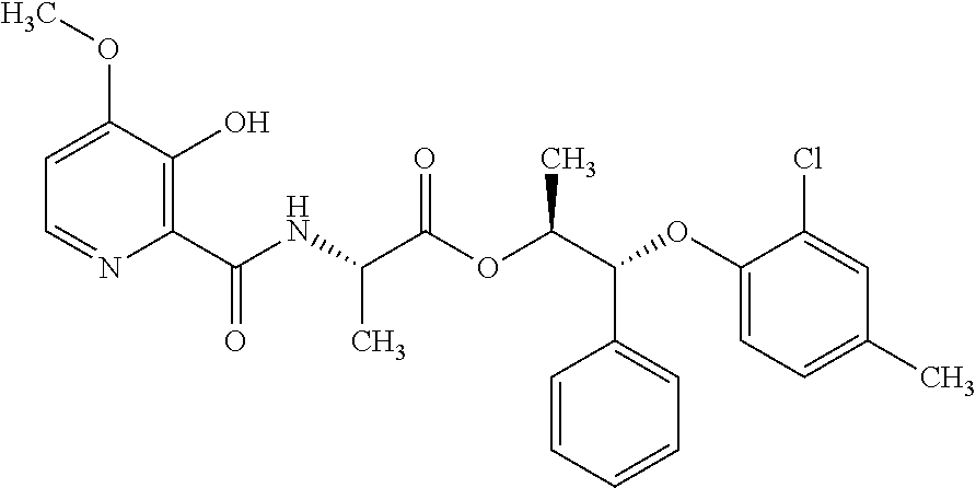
N(C(C(OC(C(OC1=CC=C(C)C=C1Cl)C1=CC=CC=C1)C)=O)C)C(C1=C(O)C(OC)=CC=N1)=O
